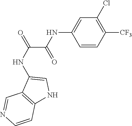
C1=C(NC(C(NC2=CNC3=C2C=NC=C3)=O)=O)C=CC([CF3])=C1Cl
